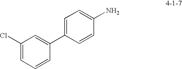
C1(Cl)=CC=CC(C2=CC=C(N)C=C2)=C1
